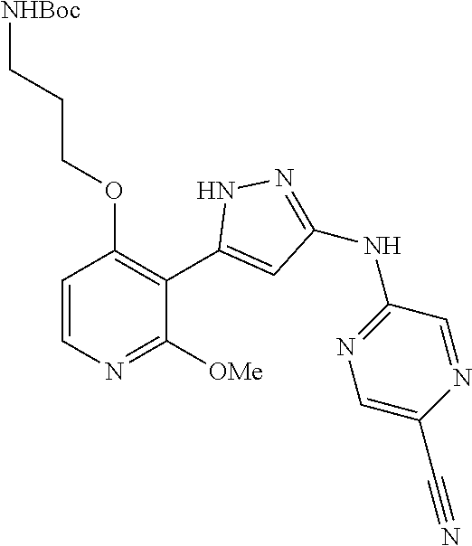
C1=CN=C([OMe])C(C2=CC(NC3=NC=C(C#N)N=C3)=NN2)=C1OCCC[NHBoc]
